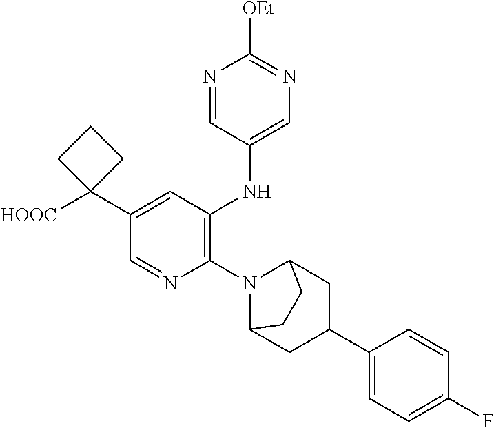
C1=NC(N2C3CC(C4=CC=C(F)C=C4)CC2CC3)=C(NC2=CN=C([OEt])N=C2)C=C1C1([HOOC])CCC1
